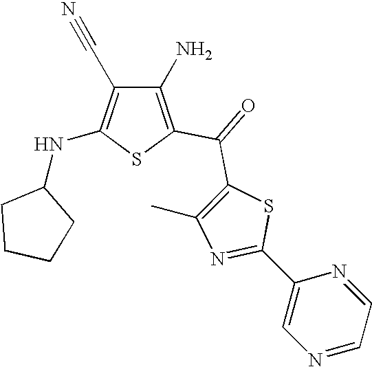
C1(N)=C(C(=O)C2=C(C)N=C(C3=CN=CC=N3)S2)SC(NC2CCCC2)=C1C#N
